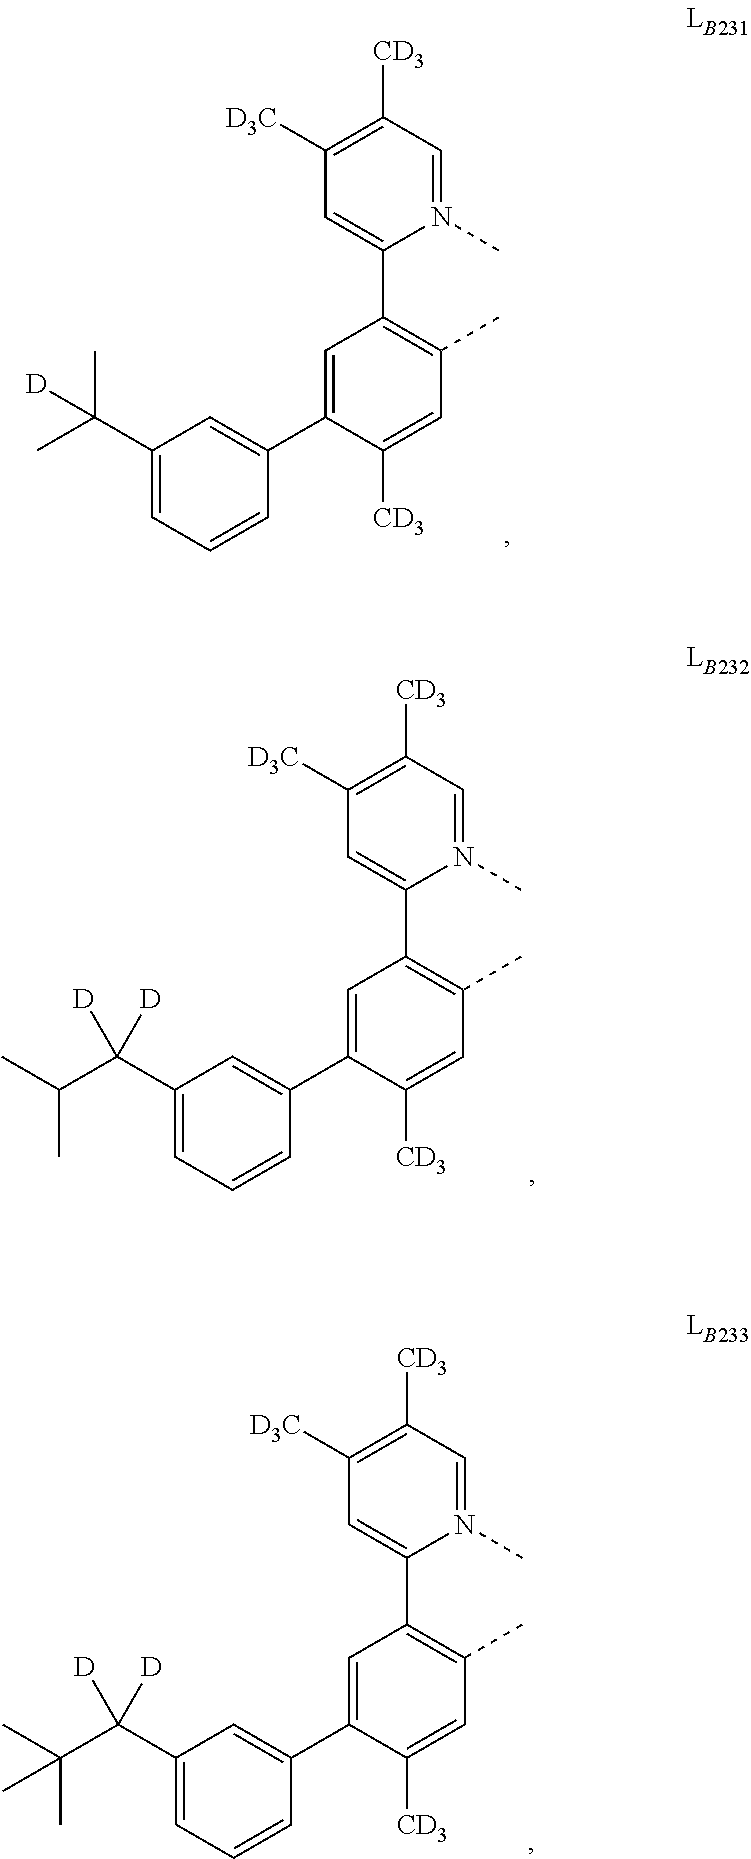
N1(C)=CC([CD3])=C([D3C])C=C1C1=C(C)C=C([CD3])C(C2=CC(C(C)(C)[D])=CC=C2)=C1.N1(C)=CC([CD3])=C([D3C])C=C1C1=C(C)C=C([CD3])C(C2=CC(C(C(C)C)([D])[D])=CC=C2)=C1.N1(C)=CC([CD3])=C([D3C])C=C1C1=C(C)C=C([CD3])C(C2=CC(C(C(C)(C)C)([D])[D])=CC=C2)=C1
